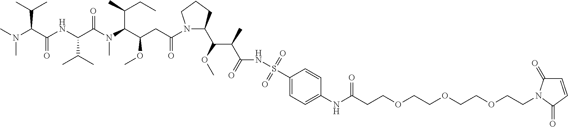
C1CCN(C(CC(C(N(C(C(NC(C(N(C)C)C(C)C)=O)C(C)C)=O)C)C(CC)C)OC)=O)C1C(OC)C(C(=O)NS(C1=CC=C(NC(=O)CCOCCOCCOCCN2C(=O)C=CC2=O)C=C1)(=O)=O)C
